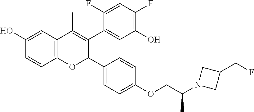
C12=C(C=C(O)C=C1)C(C)=C(C1=CC(O)=C(F)C=C1F)C(C1=CC=C(OCC(N3CC(CF)C3)C)C=C1)O2
